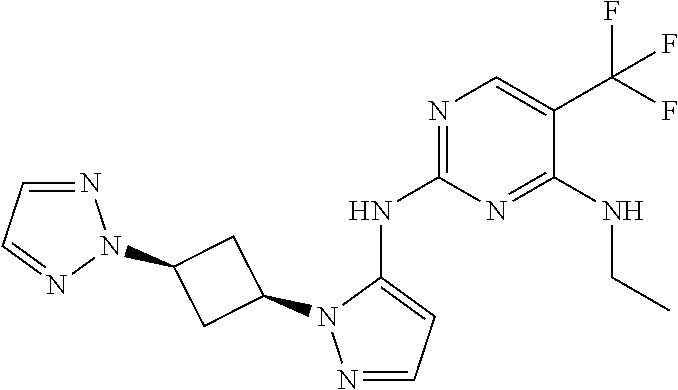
N1=CC=C(NC2=NC=C(C(F)(F)F)C(NCC)=N2)N1C1CC(N2N=CC=N2)C1
